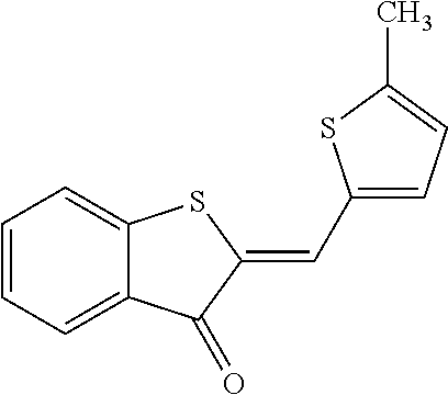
C1=CC=C2C(=C1)SC(=CC1=CC=C(C)S1)C2=O
